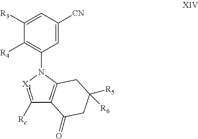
C1=C([CN])C=C([R3])C([R4])=C1N1[X1]=C([Rc])C2=C1CC([R5])([R6])CC2=O
